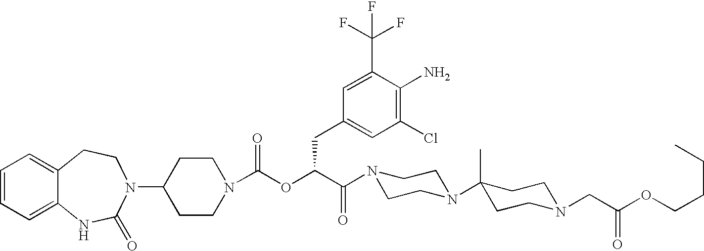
C1(N2C(=O)NC3=CC=CC=C3CC2)CCN(C(OC(C(N2CCN(C3(C)CCN(CC(OCCCC)=O)CC3)CC2)=O)CC2=CC(Cl)=C(N)C(C(F)(F)F)=C2)=O)CC1
